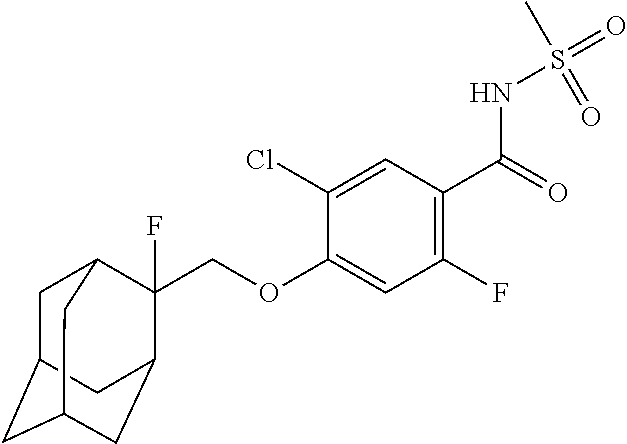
C1(Cl)=CC(C(=O)NS(=O)(=O)C)=C(F)C=C1OCC1(F)C2CC3CC(CC1C3)C2
